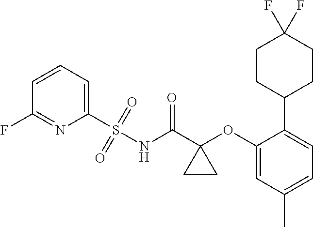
C1(S(NC(C2(OC3=CC(C)=CC=C3C3CCC(F)(F)CC3)CC2)=O)(=O)=O)=CC=CC(F)=N1
